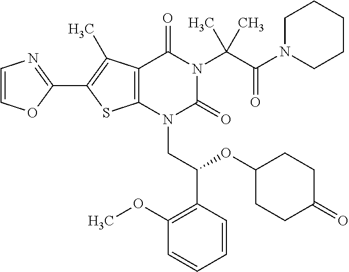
C12=C(C(C)=C(C3=NC=CO3)S1)C(=O)N(C(C(=O)N1CCCCC1)(C)C)C(=O)N2CC(C1=C(OC)C=CC=C1)OC1CCC(=O)CC1
